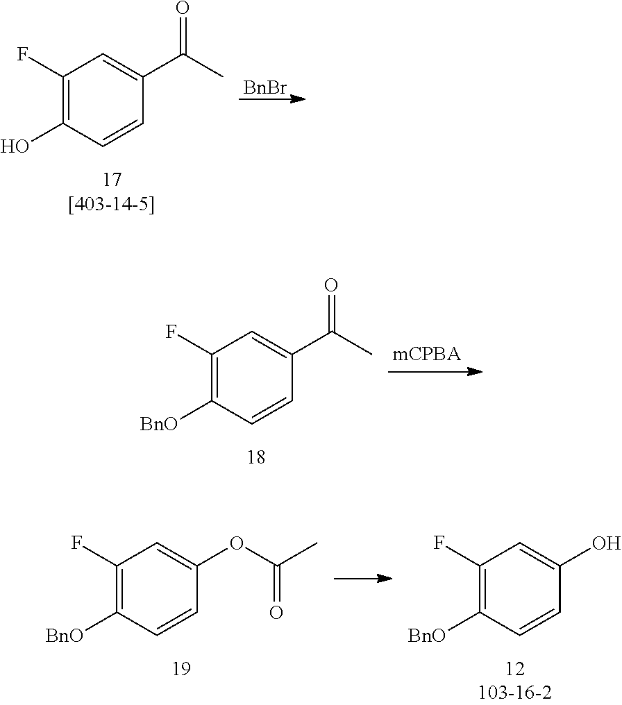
C1(F)=C(O)C=CC(C(C)=O)=C1.[BnBr].C1(F)=C([BnO])C=CC(C(C)=O)=C1.C1(F)=C([BnO])C=CC(OC(C)=O)=C1.C1(F)=C([BnO])C=CC(O)=C1
